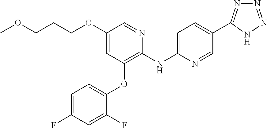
C1(OCCCOC)=CC(OC2=CC=C(F)C=C2F)=C(NC2=CC=C(C3=NN=NN3)C=N2)N=C1
